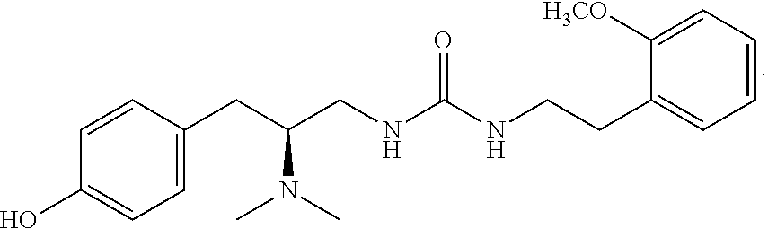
C1=CC(CC(CNC(NCCC2=CC=CC=C2[H3CO])=O)N(C)C)=CC=C1O
